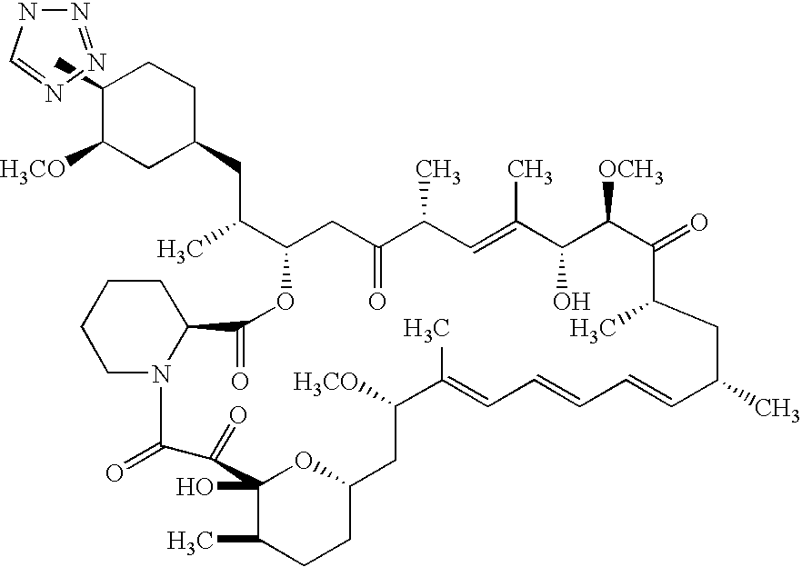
C1(C)C([H3CO])CC(CC(C)C2OC(=O)C3CCCCN3C(=O)C(=O)C3(O)C(C)CCC(O3)CC([H3CO])C(C)=CC=CC=CC(C)CC(C)C(=O)C([OCH3])C(O)C(C)=CC(C)C(=O)C2)CC1.N1=NN=CN1
